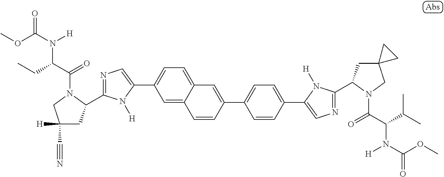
C1=C2C(=CC=C1C1=CN=C(C3CC([H])(C#N)CN3C(C(CC)N(C(OC)=O)[H])=O)N1[H])C=C(C1=CC=C(C3=CN=C(C4CC5(CN4C(C(C(C)C)N(C(=O)OC)[H])=O)CC5)N3[H])C=C1)C=C2
